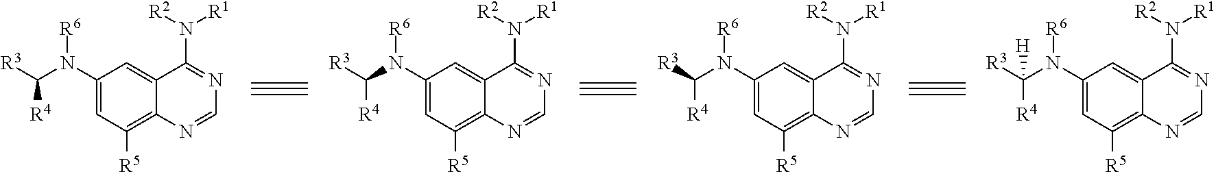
C1(N(C([R3])[R4])[R6])=CC([R5])=C2C(=C1)C(N([R1])[R2])=NC=N2.C1(N(C([R3])[R4])[R6])=CC([R5])=C2C(=C1)C(N([R1])[R2])=NC=N2.C1(N(C([R3])[R4])[R6])=CC([R5])=C2C(=C1)C(N([R1])[R2])=NC=N2.C1(N(C([R3])([R4])[H])[R6])=CC([R5])=C2C(=C1)C(N([R1])[R2])=NC=N2
